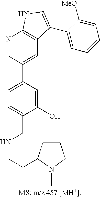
C1=C(C2=CC3=C(N=C2)NC=C3C2=CC=CC=C2[MeO])C=C(O)C(CNCCC2CCCN2C)=C1
